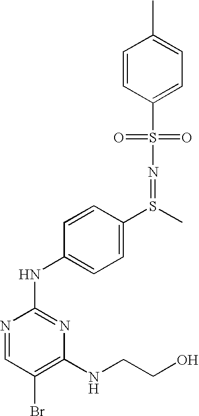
C1(S(C)=NS(C2=CC=C(C)C=C2)(=O)=O)=CC=C(NC2=NC(NCCO)=C(Br)C=N2)C=C1
